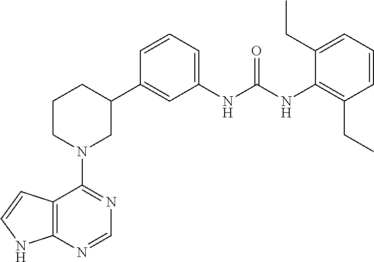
C12=C(N=CN=C1N1CC(C3=CC(NC(NC4=C(CC)C=CC=C4CC)=O)=CC=C3)CCC1)NC=C2
